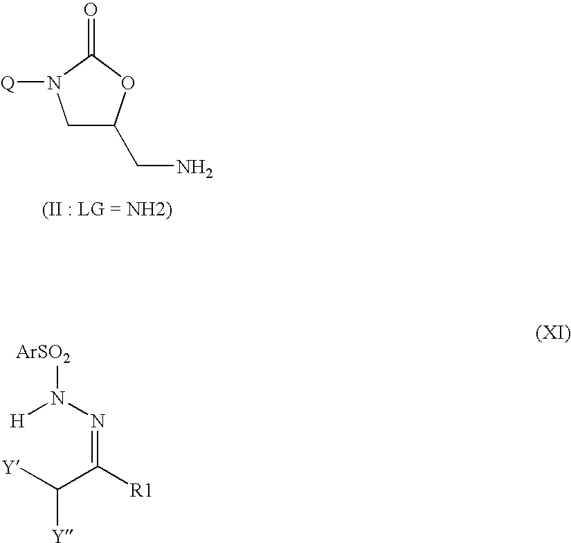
C1C(CN)OC(=O)N1[Q].C(C(=NN([H])[ArSO2])[R1])([Y])[Y]
